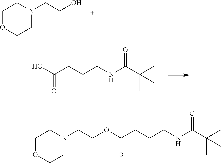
C1OCCN(CCO)C1.OC(CCCNC(C(C)(C)C)=O)=O.C1OCCN(CCOC(CCCNC(C(C)(C)C)=O)=O)C1
